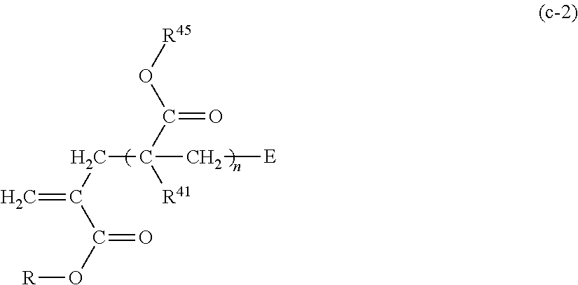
C(C(C(O[R])=O)=C)C(C[E])([R41])C(O[R45])=O
